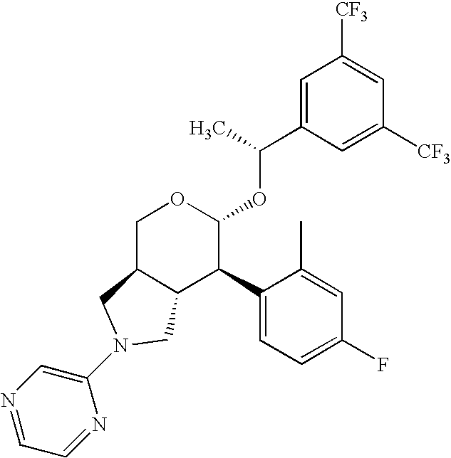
C1(C2C(OC(C3=CC([CF3])=CC([CF3])=C3)C)OCC3C2CN(C2=CN=CC=N2)C3)=CC=C(F)C=C1C
